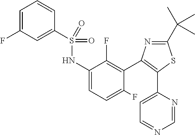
C1(C(C)(C)C)=NC(C2=C(F)C(NS(=O)(=O)C3=CC(F)=CC=C3)=CC=C2F)=C(C2=CC=NC=N2)S1
